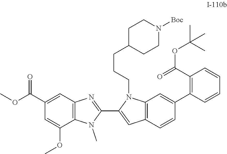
C1(C(OC)=O)=CC2=C(C(OC)=C1)N(C)C(C1=CC3=C(N1CCCC1CCN([Boc])CC1)C=C(C1=C(C(=O)OC(C)(C)C)C=CC=C1)C=C3)=N2
